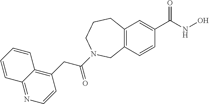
C12=C(C=C(C(=O)NO)C=C1)CCCN(C(CC1=C3C(=NC=C1)C=CC=C3)=O)C2
